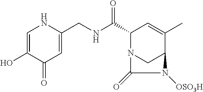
N(C(C1N2CC(C(C)=C1)N([OSO3H])C2=O)=O)CC1=CC(=O)C(O)=CN1
